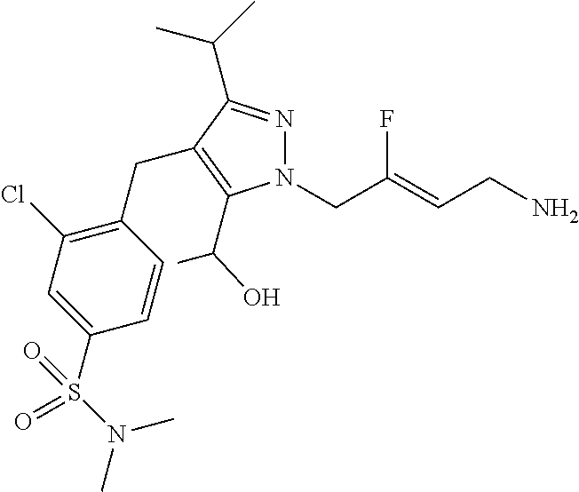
N1=C(C(C)C)C(CC2=C(Cl)C=C(S(N(C)C)(=O)=O)C=C2)=C(C(O)C)N1CC(=CCN)F
